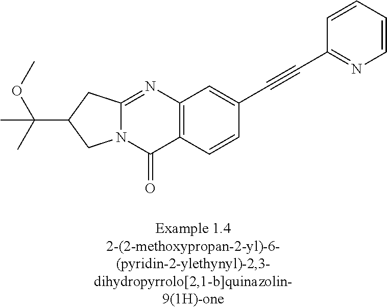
CC(C1CC2=NC3=C(C(=O)N2C1)C=CC(C#CC1=NC=CC=C1)=C3)(OC)C
